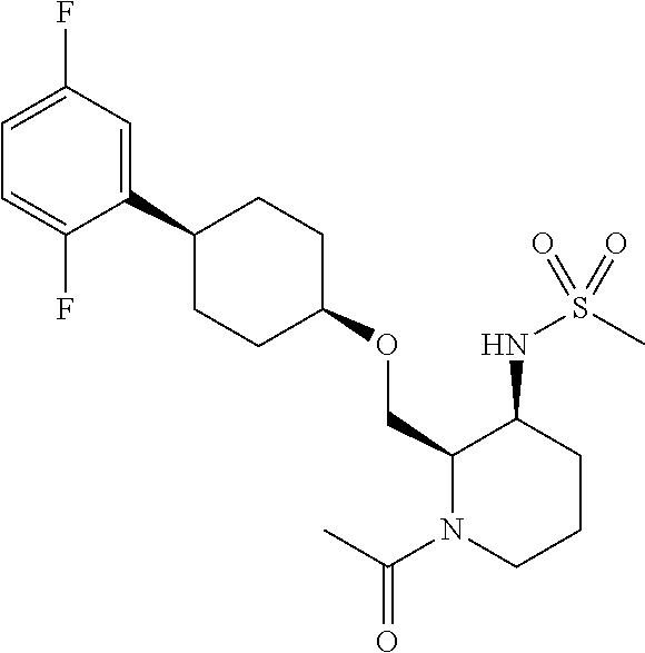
O(CC1C(NS(C)(=O)=O)CCCN1C(C)=O)C1CCC(C2=CC(F)=CC=C2F)CC1
